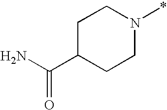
C1C(C(N)=O)CCN(*)C1
